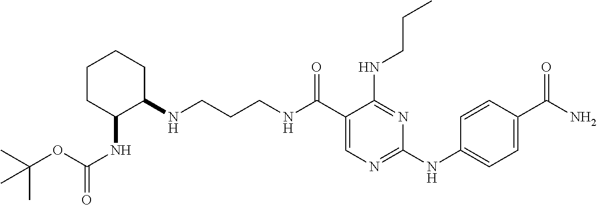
C(NC(C1=CN=C(NC2=CC=C(C(N)=O)C=C2)N=C1NCCC)=O)CCNC1CCCCC1NC(=O)OC(C)(C)C
